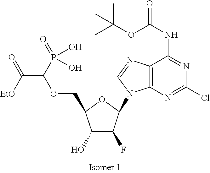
C1(O)C(F)C(N2C3=C(N=C2)C(NC(=O)OC(C)(C)C)=NC(Cl)=N3)OC1COC(C([EtO])=O)P(=O)(O)O
